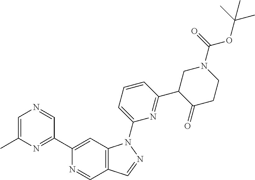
N1=CC2=C(C=C1C1=NC(C)=CN=C1)N(C1=CC=CC(C3C(=O)CCN(C(=O)OC(C)(C)C)C3)=N1)N=C2
